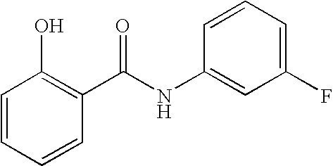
C1=CC=CC(C(NC2=CC(F)=CC=C2)=O)=C1O
